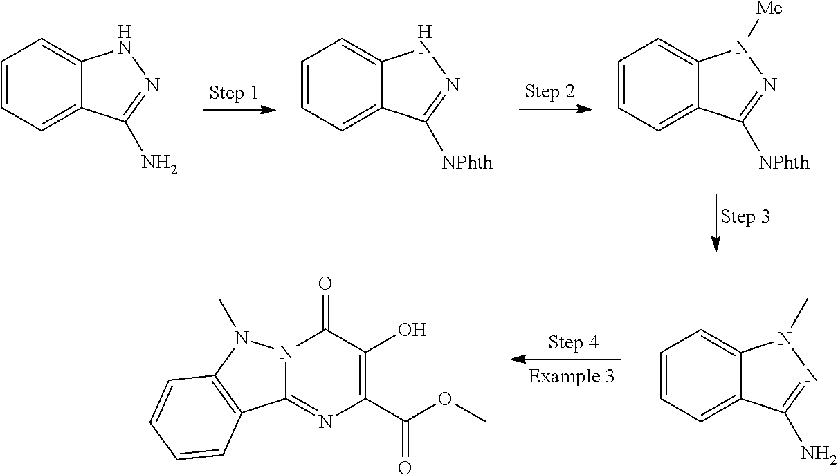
C1=CC=C2C(=C1)NN=C2N.C1=CC=C2C(=C1)NN=C2[NPhth].C1=CC=C2C(=C1)N([Me])N=C2[NPhth].N12C(=NC(C(=O)OC)=C(O)C1=O)C1=C(N2C)C=CC=C1.C1=CC=C2C(=C1)N(C)N=C2N
